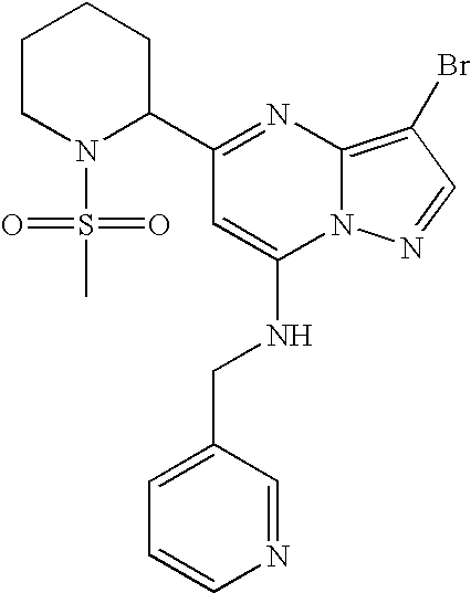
C1CN(S(C)(=O)=O)C(C2=NC3=C(Br)C=NN3C(NCC3=CC=CN=C3)=C2)CC1
